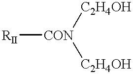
[RII][CON]([C2H4OH])[C2H4OH]
